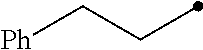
C(C)C[Ph]
